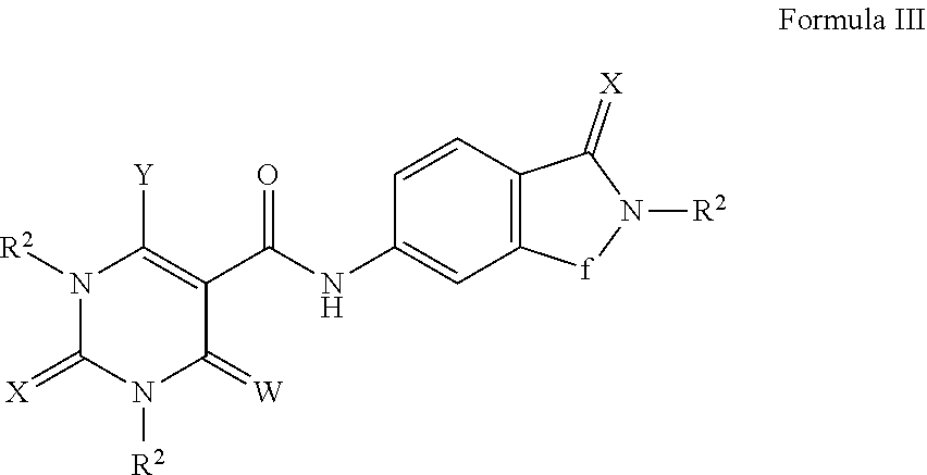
C1=CC2=C(C=C1NC(C1=C([Y])N([R2])C(=[X])N([R2])C1=[W])=O)[f]N([R2])C2=[X]
